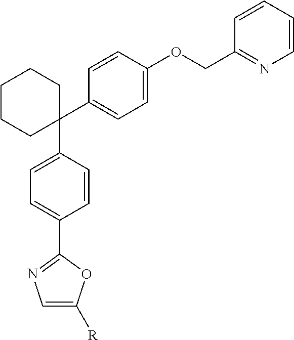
C1(C2=CC=C(OCC3=NC=CC=C3)C=C2)(C2=CC=C(C3=NC=C([R])O3)C=C2)CCCCC1
